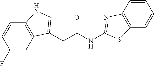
C1(F)=CC2=C(C=C1)NC=C2CC(NC1=NC2=C(C=CC=C2)S1)=O
